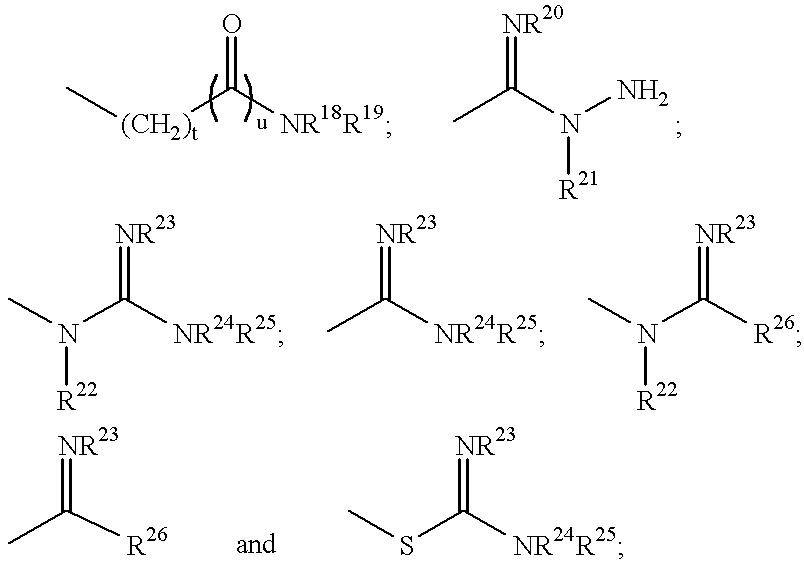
CN(C([NR24R25])=[NR23])[R22].CC([NR24R25])=[NR23].CN(C([R26])=[NR23])[R22].CC([R26])=[NR23].CSC([NR24R25])=[NR23].C[(CH2)t]C([NR18R19])=O.CC(N(N)[R21])=[NR20]
